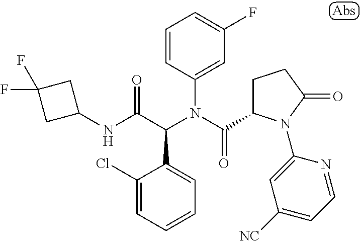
C1=CC(N(C(=O)C2CCC(=O)N2C2=CC([NC])=CC=N2)C(C(NC2CC(F)(F)C2)=O)C2=CC=CC=C2Cl)=CC(F)=C1
